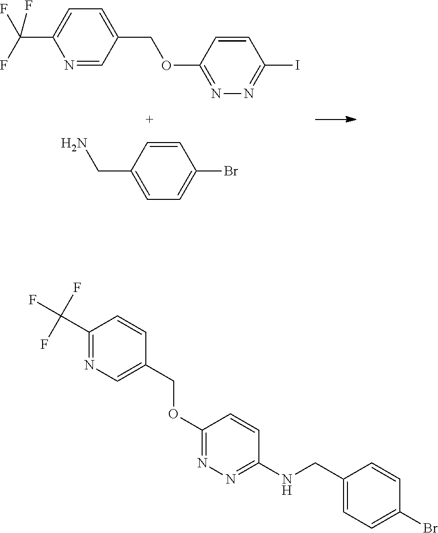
N1=CC(COC2=NN=C(I)C=C2)=CC=C1C(F)(F)F.NCC1=CC=C(Br)C=C1.C1(C(F)(F)F)=NC=C(COC2=NN=C(NCC3=CC=C(Br)C=C3)C=C2)C=C1
